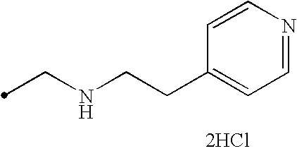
C(NCCC1=CC=NC=C1)C.[2HCl]
